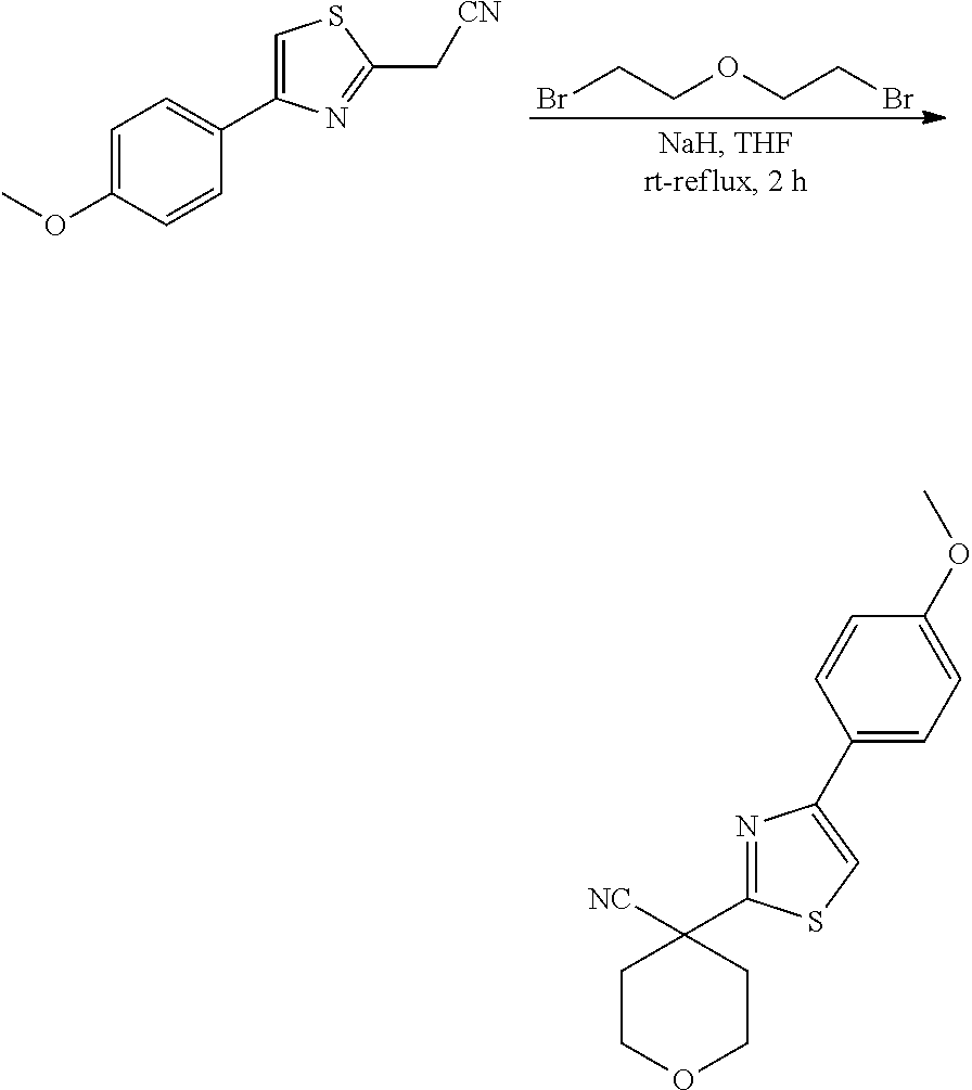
BrCCOCCBr.C1=C(OC)C=CC(C2=CSC(C[CN])=N2)=C1.C1COCCC1([NC])C1=NC(C2=CC=C(OC)C=C2)=CS1
